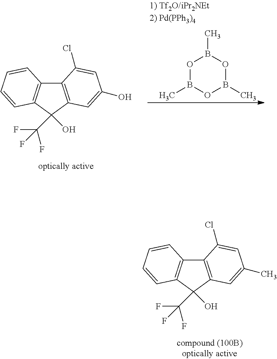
C12=C(C(O)(C(F)(F)F)C3=C1C=CC=C3)C=C(O)C=C2Cl.O1B(C)OB(C)OB1C.C12=C(C(O)(C(F)(F)F)C3=C1C=CC=C3)C=C(C)C=C2Cl
